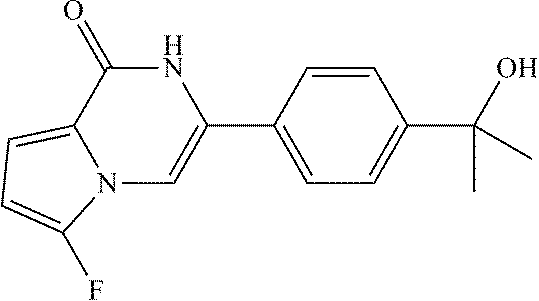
C1=CC(C2=CN3C(=CC=C3F)C(=O)N2)=CC=C1C(C)(O)C
